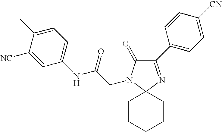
C1(C2=CC=C([CN])C=C2)=NC2(N(CC(NC3=CC=C(C)C([NC])=C3)=O)C1=O)CCCCC2
